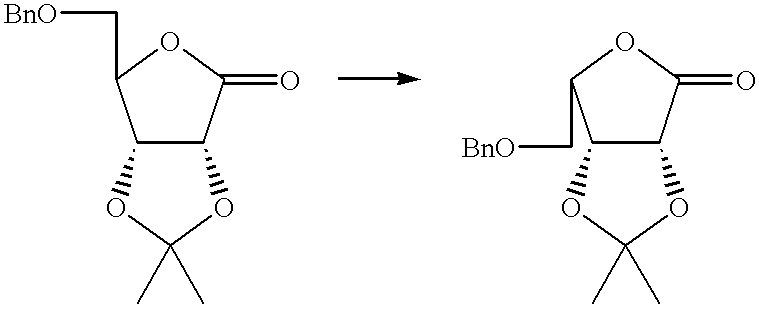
O=C1C2C(C(C[BnO])O1)OC(C)(C)O2.O=C1OC(C[BnO])C2C1OC(C)(C)O2
